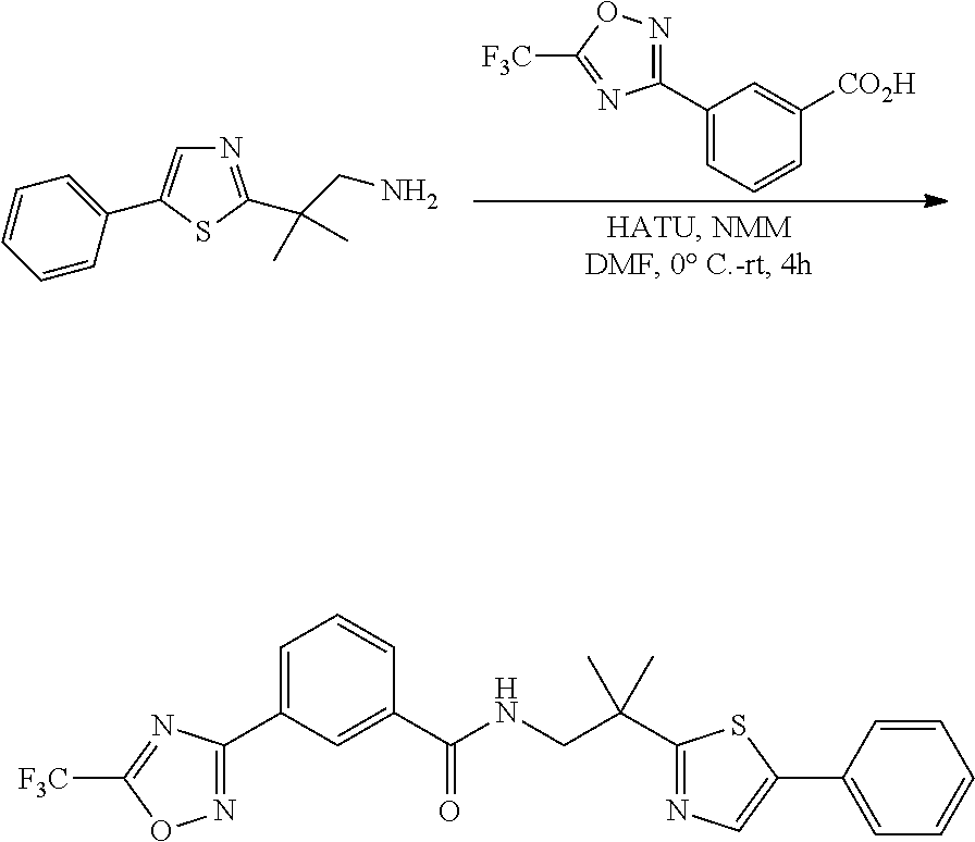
C1(C2=NOC([F3C])=N2)=CC=CC([CO2H])=C1.C1=CC=C(C2=CN=C(C(C)(C)CN)S2)C=C1.C1=C(C2=NOC([F3C])=N2)C=C(C(NCC(C2=NC=C(C3=CC=CC=C3)S2)(C)C)=O)C=C1
